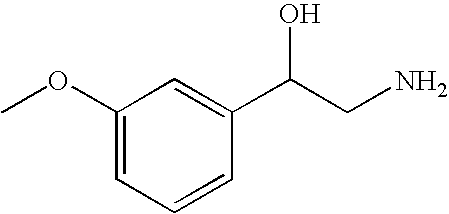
C1(OC)=CC=CC(C(CN)O)=C1
